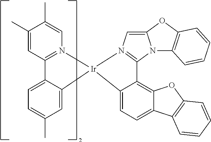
C1(C)=CC2=N(C=C1C)[Ir]1(C3=CC(C)=CC=C23)N2=C(N3C(=C2)OC2=C3C=CC=C2)C2=C3C(=CC=C21)C1=C(O3)C=CC=C1
